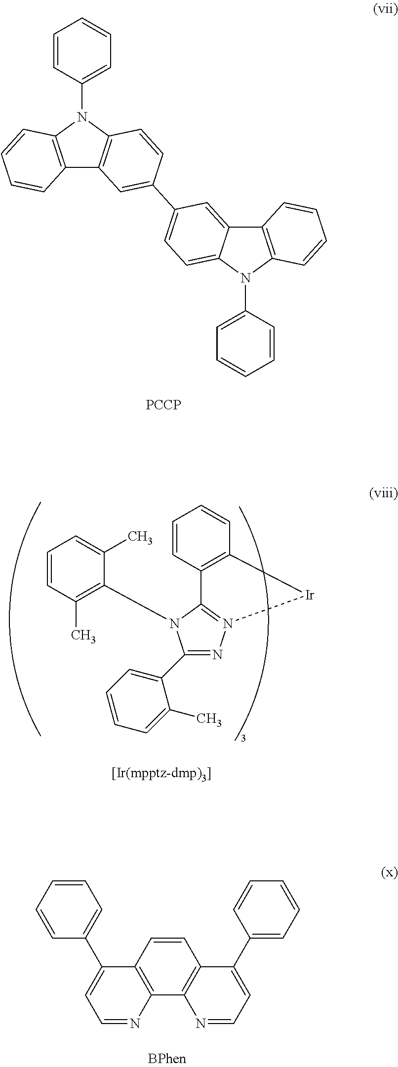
C1=CC(N2C3=C(C4=C2C=CC(C2=CC=C5N(C6=CC=CC=C6)C6=C(C5=C2)C=CC=C6)=C4)C=CC=C3)=CC=C1.[PCCP].C1=CC(C)=C(N2C3=N(N=C2C2=CC=CC=C2C)[Ir]C2=C3C=CC=C2)C(C)=C1.C1=CC2=C(C3=C1C(C1=CC=CC=C1)=CC=N3)N=CC=C2C1=CC=CC=C1
